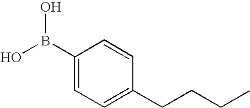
C1(B(O)O)=CC=C(CCCC)C=C1
